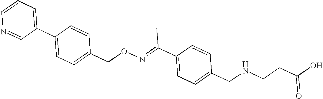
C1=CC=C(C2=CC=C(CON=C(C3=CC=C(CNCCC(=O)O)C=C3)C)C=C2)C=N1
